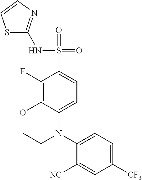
C1(F)=C2C(=CC=C1S(=O)(=O)NC1=NC=CS1)N(C1=CC=C([CF3])C=C1[NC])CCO2
